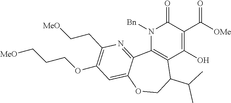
N1([Bn])C2=C(C(O)=C(C([OMe])=O)C1=O)C(C(C)C)COC1=CC(OCCC[MeO])=C(CC[MeO])N=C21
